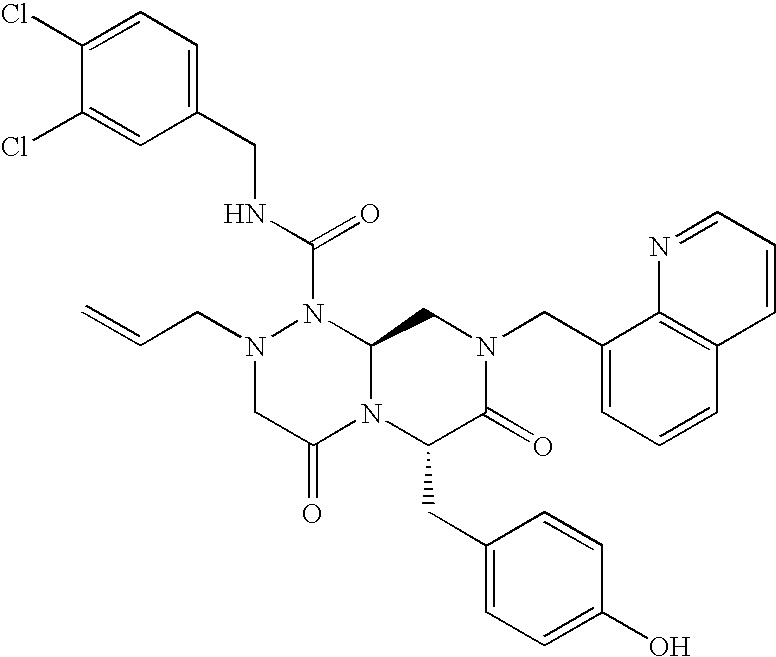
N(C(N1N(CC=C)CC(=O)N2C1CN(CC1=CC=CC3=C1N=CC=C3)C(=O)C2CC1=CC=C(O)C=C1)=O)CC1=CC=C(Cl)C(Cl)=C1
